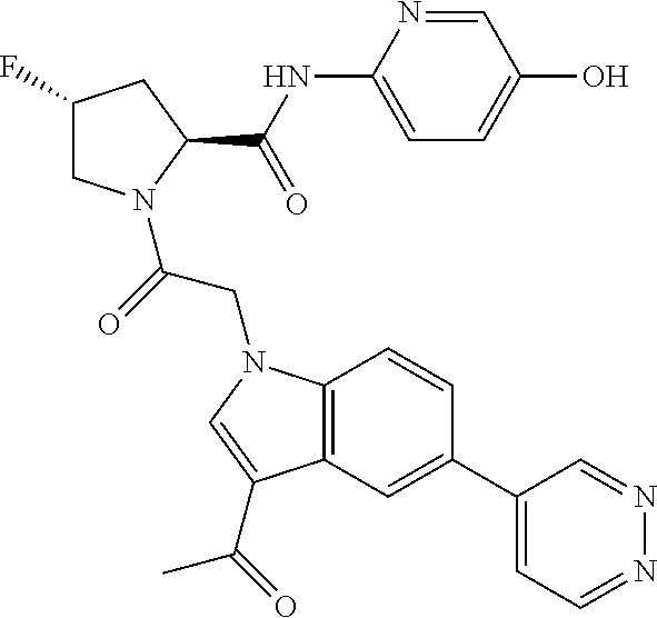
C1(F)CN(C(=O)CN2C3=C(C=C(C4=CC=NN=C4)C=C3)C(C(C)=O)=C2)C(C(NC2=CC=C(O)C=N2)=O)C1
